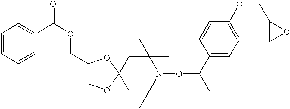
C1C(C)(C)N(OC(C)C2=CC=C(OCC3CO3)C=C2)C(C)(C)CC12OCC(COC(=O)C1=CC=CC=C1)O2
